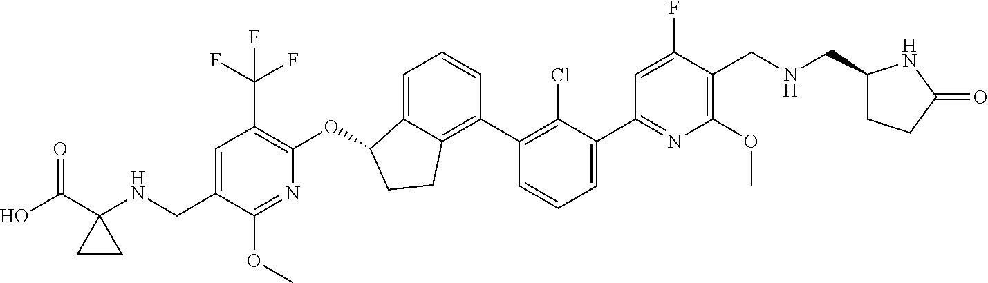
O(C1C2=CC=CC(C3=C(Cl)C(C4=NC(OC)=C(CNCC5CCC(=O)N5)C(F)=C4)=CC=C3)=C2CC1)C1=C(C(F)(F)F)C=C(CNC2(C(O)=O)CC2)C(OC)=N1
